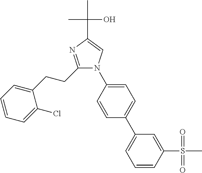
C1(CCC2=CC=CC=C2Cl)=NC(C(C)(C)O)=CN1C1=CC=C(C2=CC=CC(S(C)(=O)=O)=C2)C=C1
